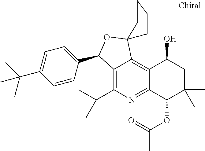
C12=C(C(C)C)N=C3C(=C1C1(OC2C2=CC=C(C(C)(C)C)C=C2)CCCC1)C(O)CC(C)(C)C3OC(=O)C
